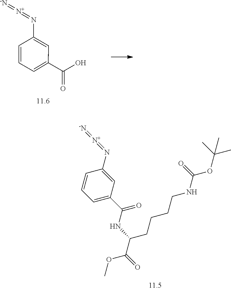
C1(N=[N+]=[-N])=CC(C(=O)O)=CC=C1.[N+](=NC1=CC(C(NC(C(OC)=O)CCCCNC(OC(C)(C)C)=O)=O)=CC=C1)=[-N]
